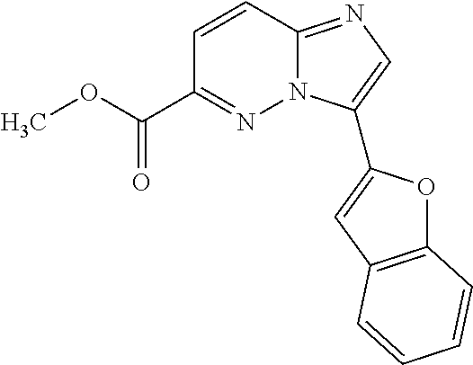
C1=CC2=NC=C(C3=CC4=C(O3)C=CC=C4)N2N=C1C(OC)=O
